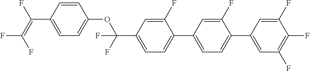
C(C1=CC=C(C2=CC=C(C3=CC(F)=C(F)C(F)=C3)C(F)=C2)C(F)=C1)(OC1=CC=C(C(=C(F)F)F)C=C1)(F)F
